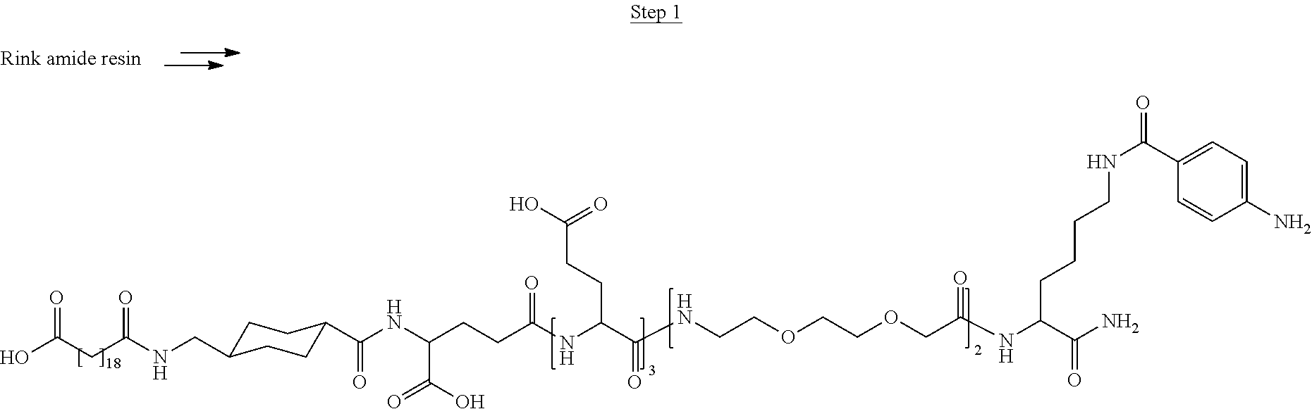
OC(CC(NCC1CCC(C(NC(CCC(NC(C(NCCOCCOCC(NC(C(N)=O)CCCCNC(C2=CC=C(N)C=C2)=O)=O)=O)CCC(O)=O)=O)C(O)=O)=O)CC1)=O)=O
